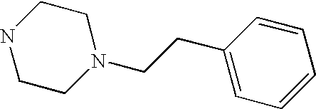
C1NCCN(CCC2=CC=CC=C2)C1
